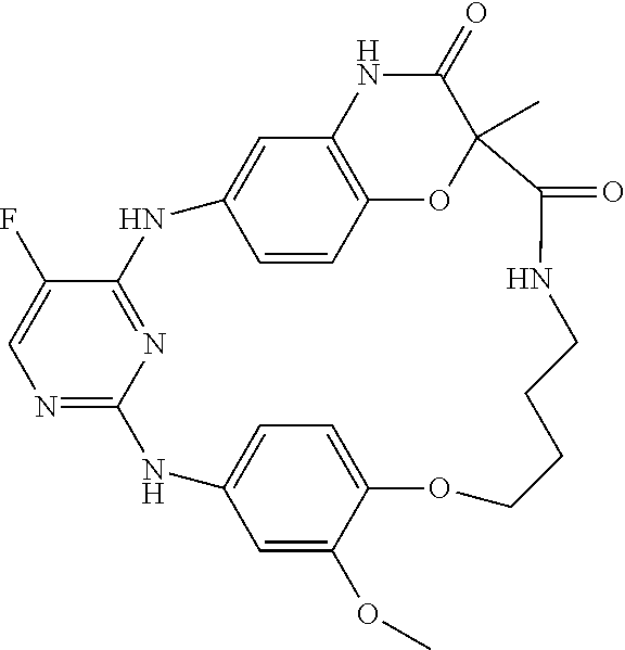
N1=C2N=C(C(F)=C1)NC1=CC3=C(C=C1)OC(C)(C(=O)N3)C(=O)NCCCCOC1=CC=C(N2)C=C1OC
